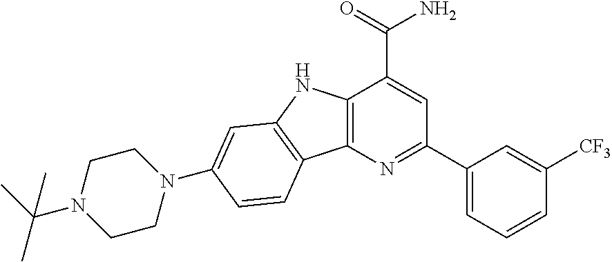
C12=C(N=C(C3=CC=CC([CF3])=C3)C=C1C(N)=O)C1=C(N2)C=C(N2CCN(C(C)(C)C)CC2)C=C1
